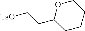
C1(CC[TsO])CCCCO1
